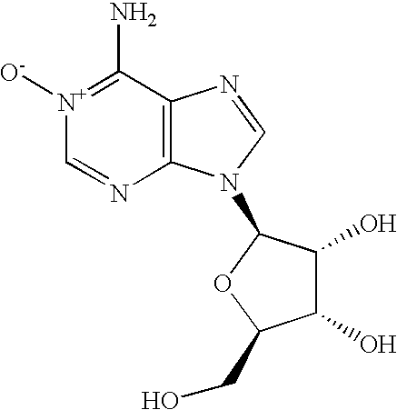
C12=C(C(N)=[N+]([O-])C=N1)N=CN2C1C(O)C(O)C(CO)O1
